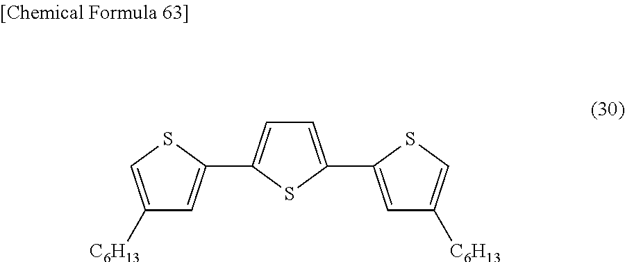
C1=C(C2=CC([C6H13])=CS2)SC(C2=CC([C6H13])=CS2)=C1
